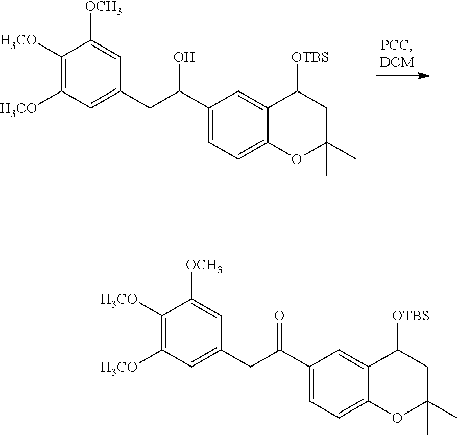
C1([H3CO])=C([H3CO])C=C(CC(C2=CC=C3C(=C2)C([OTBS])CC(C)(C)O3)O)C=C1[OCH3].C1([H3CO])=C([H3CO])C=C(CC(C2=CC=C3C(=C2)C([OTBS])CC(C)(C)O3)=O)C=C1[OCH3]
